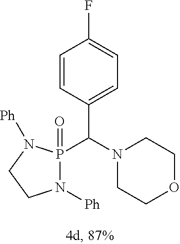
N1([Ph])P(C(N2CCOCC2)C2=CC=C(F)C=C2)(=O)N([Ph])CC1
